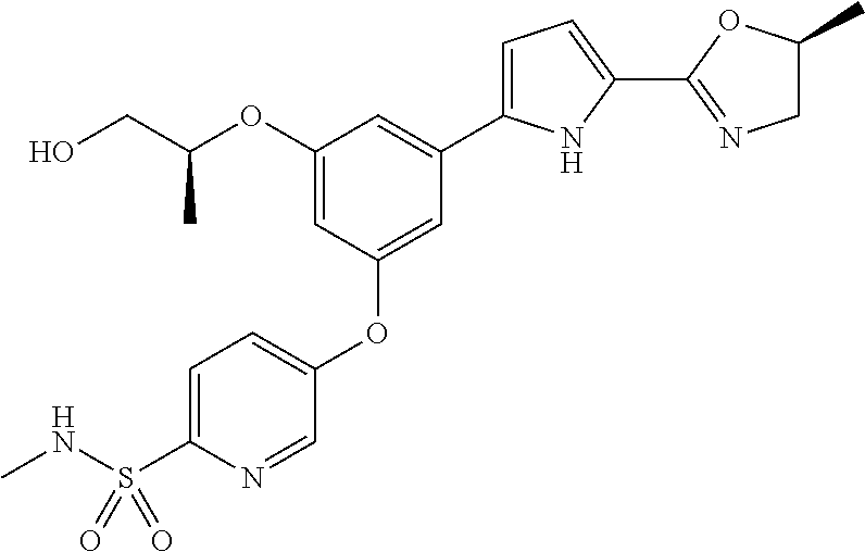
C1(OC(CO)C)=CC(OC2=CC=C(S(=O)(NC)=O)N=C2)=CC(C2=CC=C(C3=NCC(C)O3)N2)=C1
